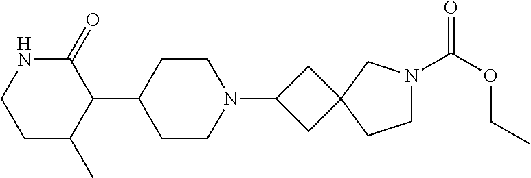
C1(C2CCN(C3CC4(C3)CCN(C(OCC)=O)C4)CC2)C(=O)NCCC1C
